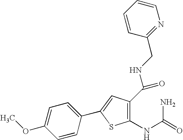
C1=C(OC)C=CC(C2=CC(C(NCC3=NC=CC=C3)=O)=C(NC(N)=O)S2)=C1
